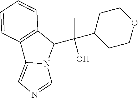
C12=C(C(C(C)(O)C3CCOCC3)N3C1=CN=C3)C=CC=C2
